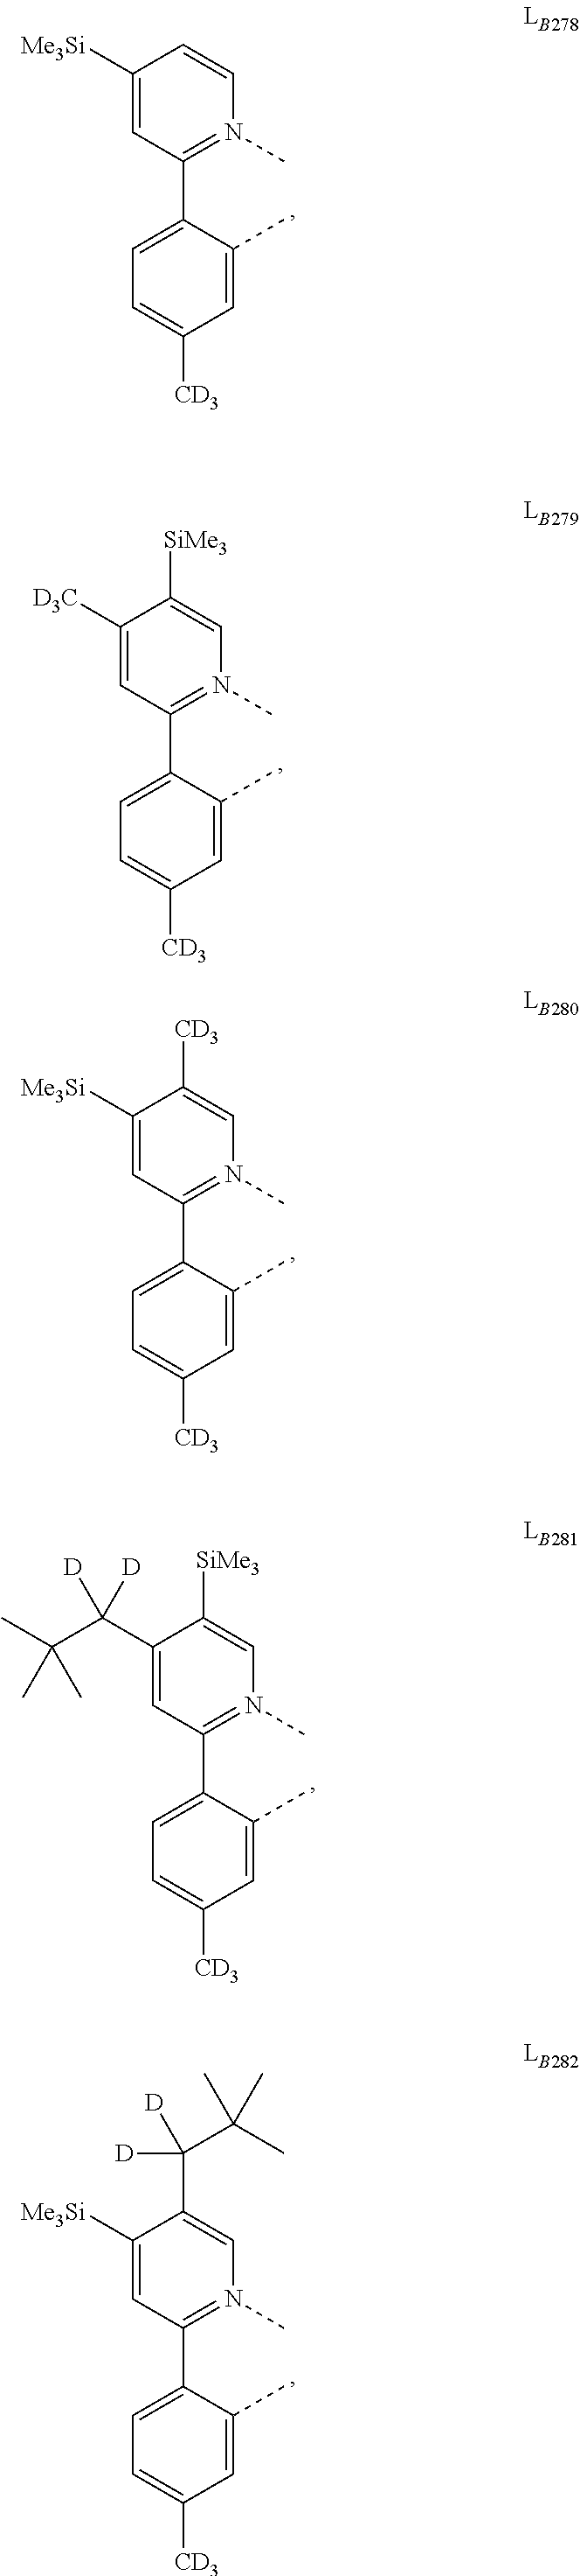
C1=C(C2=N(C)C=CC([Me3Si])=C2)C(C)=CC([CD3])=C1.C1=C(C2=N(C)C=C(C(C(C)(C)C)([D])[D])C([Me3Si])=C2)C(C)=CC([CD3])=C1.C1=C(C2=N(C)C=C([SiMe3])C([D3C])=C2)C(C)=CC([CD3])=C1.C1=C(C2=N(C)C=C([CD3])C([Me3Si])=C2)C(C)=CC([CD3])=C1.C1=C(C2=N(C)C=C([SiMe3])C(C(C(C)(C)C)([D])[D])=C2)C(C)=CC([CD3])=C1
